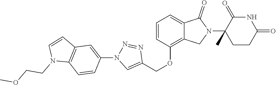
C1(OCC2=CN(C3=CC4=C(C=C3)N(CCOC)C=C4)N=N2)=C2C(=CC=C1)C(=O)N(C1(C)CCC(=O)NC1=O)C2
